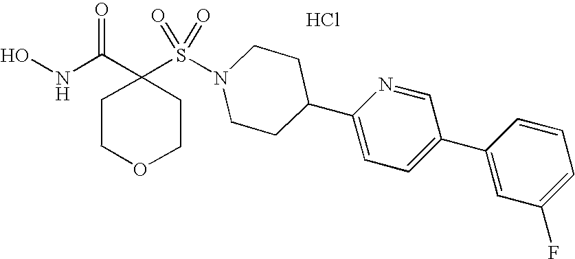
C1(S(N2CCC(C3=CC=C(C4=CC(F)=CC=C4)C=N3)CC2)(=O)=O)(C(NO)=O)CCOCC1.Cl
